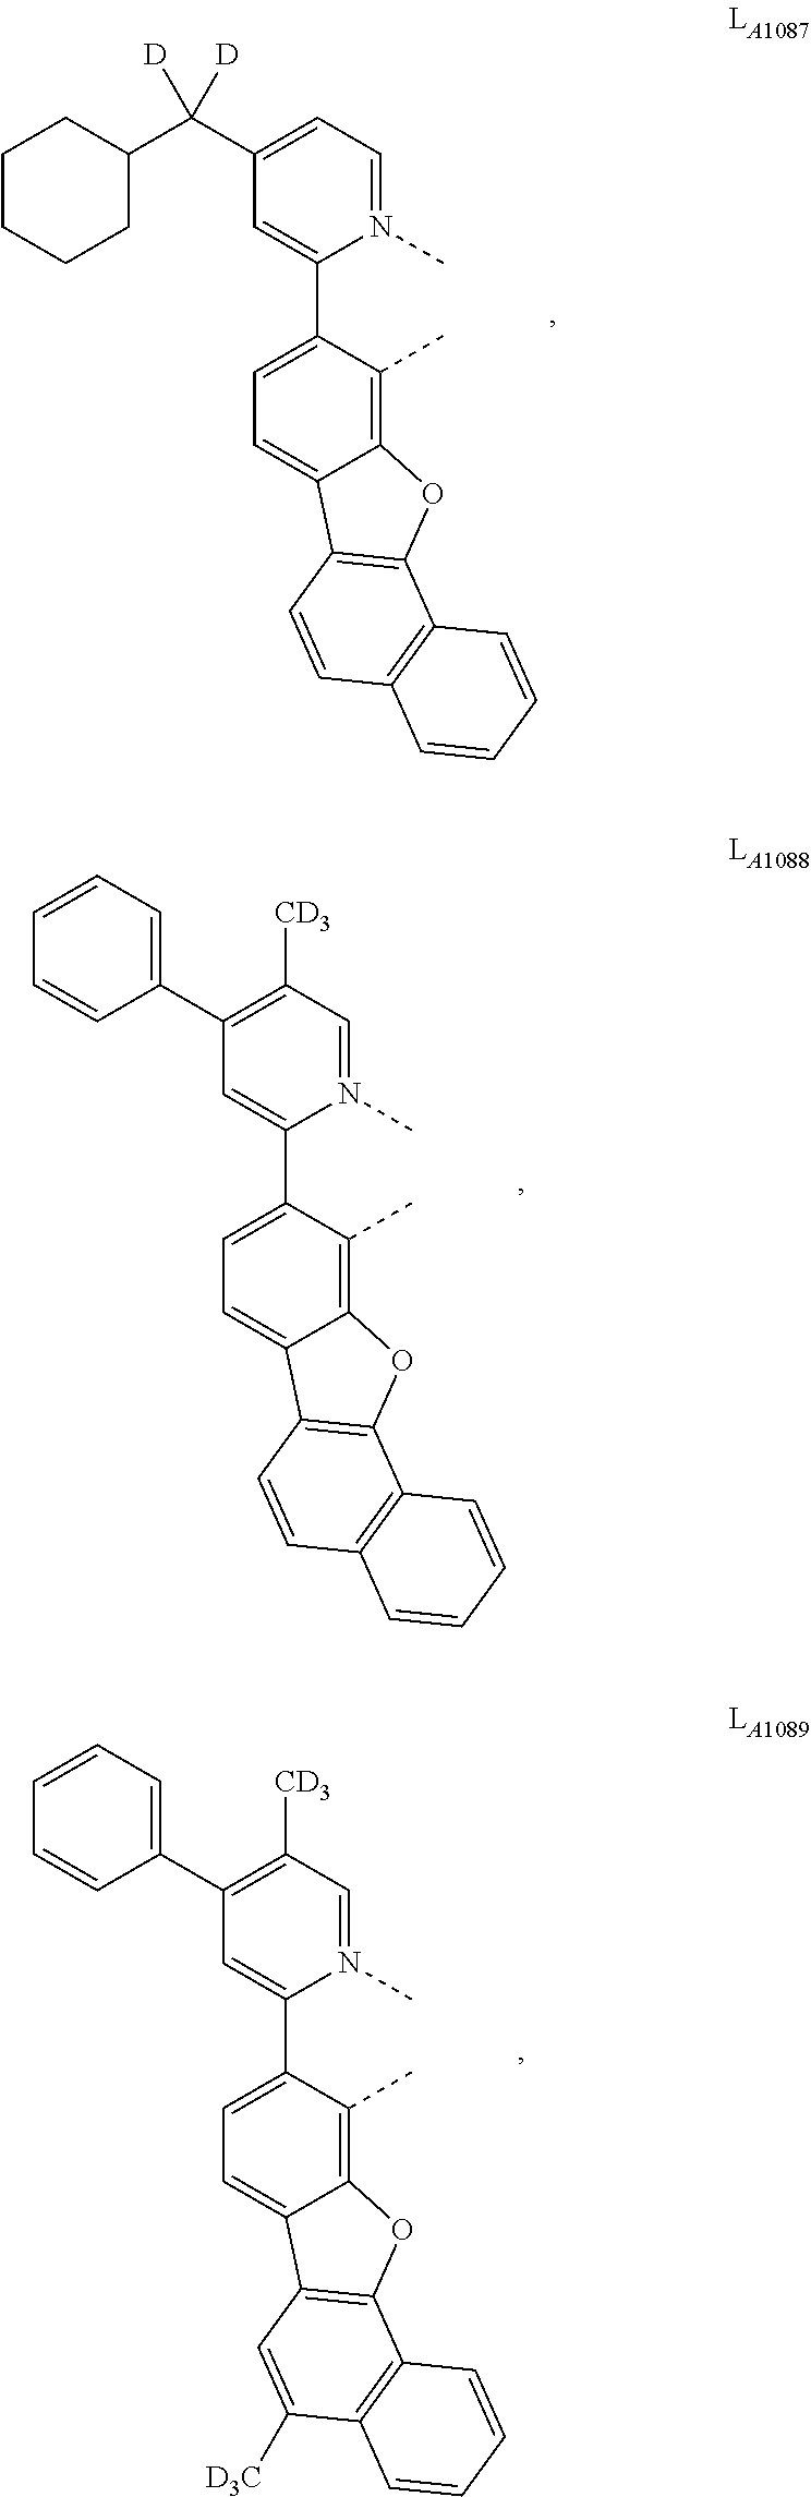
C(C1=CC=N(C)C(C2=CC=C3C(=C2C)OC2=C3C=CC3=C2C=CC=C3)=C1)(C1CCCCC1)([D])[D].C1(C2=C([CD3])C=N(C)C(C3=CC=C4C(=C3C)OC3=C4C=CC4=C3C=CC=C4)=C2)=CC=CC=C1.C1(C2=C([CD3])C=N(C)C(C3=CC=C4C(=C3C)OC3=C4C=C([D3C])C4=C3C=CC=C4)=C2)=CC=CC=C1
